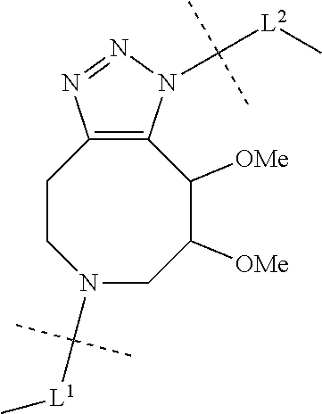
N1(C([L1]C)(C)C)CC([OMe])C([OMe])C2=C(CC1)N=NN2C([L2]C)(C)C
